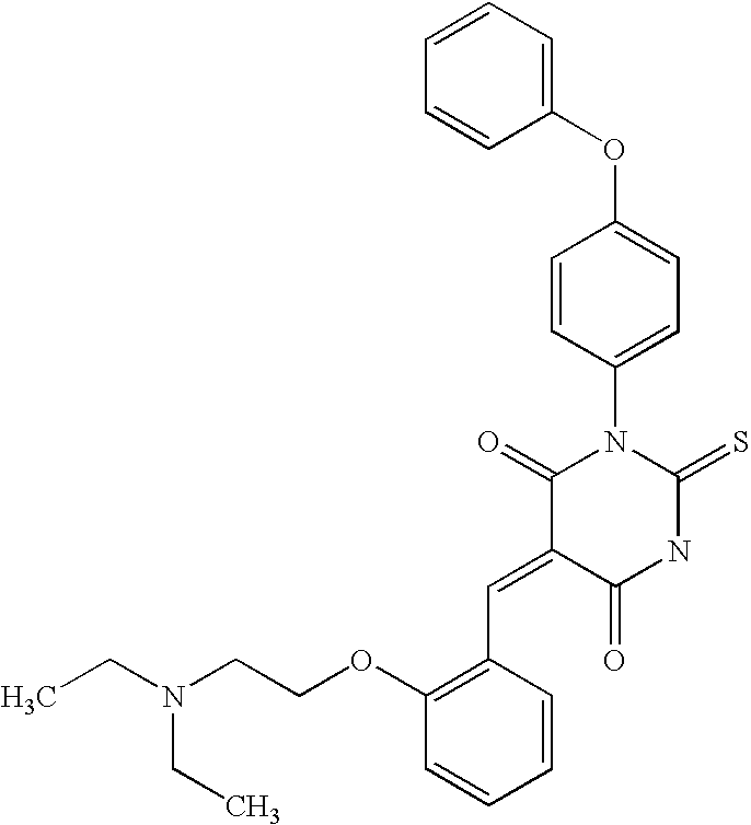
C1=CC=CC(OC2=CC=C(N3C(=O)C(=CC4=C(OCCN(CC)CC)C=CC=C4)C(=O)NC3=S)C=C2)=C1
